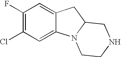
C1(F)=C(Cl)C=C2C(=C1)CC1N2CCNC1
